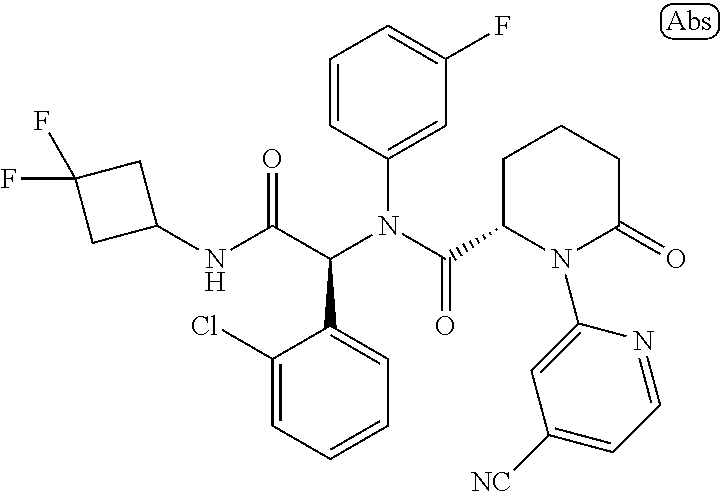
C1=CC(N(C(=O)C2N(C3=CC([NC])=CC=N3)C(=O)CCC2)C(C(NC2CC(F)(F)C2)=O)C2=CC=CC=C2Cl)=CC(F)=C1
